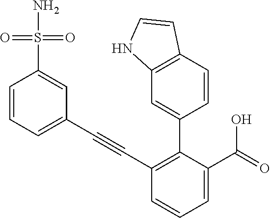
C1(S(N)(=O)=O)=CC(C#CC2=C(C3=CC4=C(C=C3)C=CN4)C(C(O)=O)=CC=C2)=CC=C1
